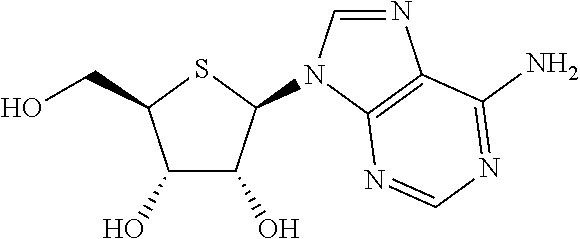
C1(O)C(O)C(N2C=NC3=C2N=CN=C3N)SC1CO
